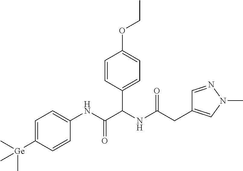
C(C(NC(C(NC1=CC=C([Ge](C)(C)C)C=C1)=O)C1=CC=C(OCC)C=C1)=O)C1=CN(C)N=C1
